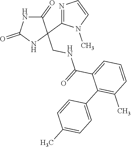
C1(=O)NC(=O)NC1(CNC(C1=CC=CC(C)=C1C1=CC=C(C)C=C1)=O)C1=NC=CN1C
